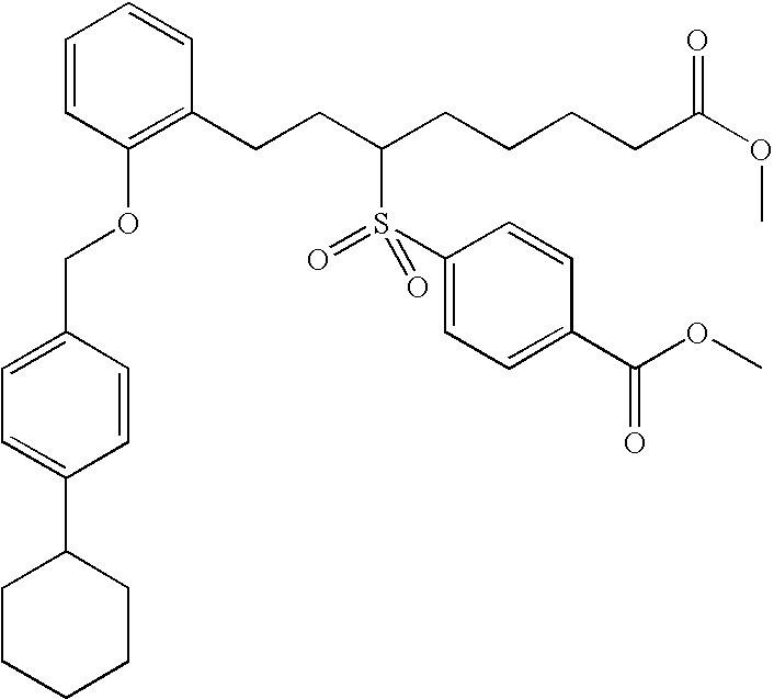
C1=CC(OCC2=CC=C(C3CCCCC3)C=C2)=C(CCC(CCCCC(OC)=O)S(C2=CC=C(C(OC)=O)C=C2)(=O)=O)C=C1
